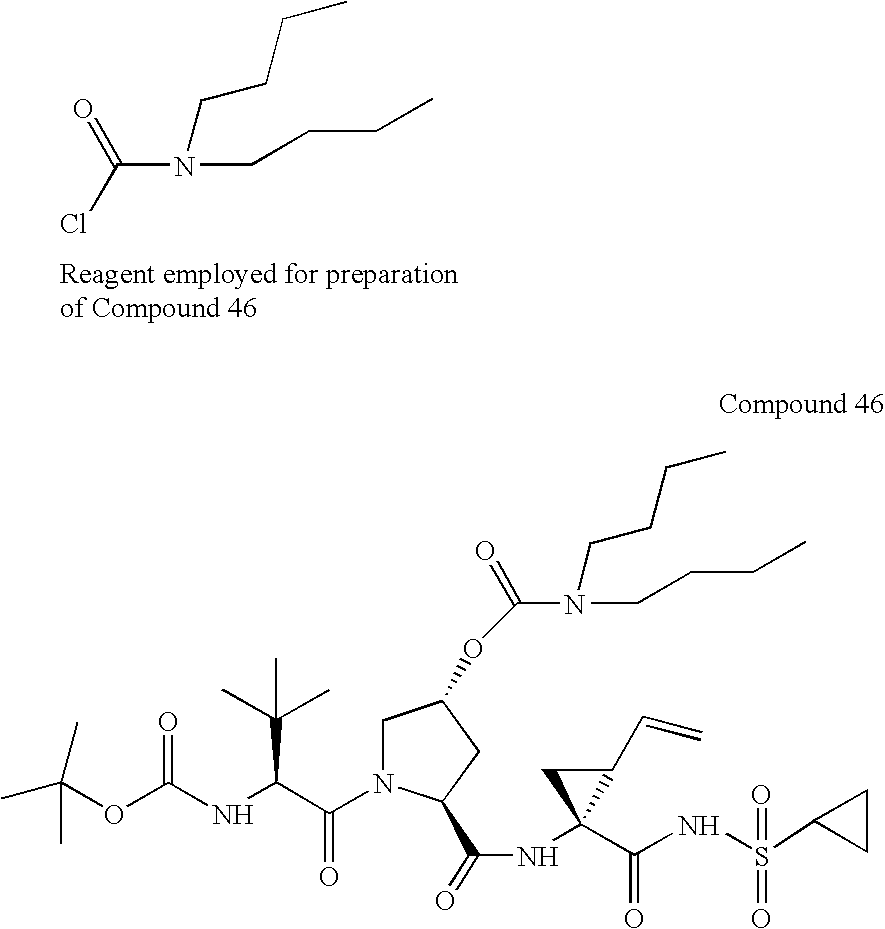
C(N(CCCC)CCCC)(Cl)=O.CC(OC(NC(C(N1CC(OC(=O)N(CCCC)CCCC)CC1C(=O)NC1(C(=O)NS(=O)(C2CC2)=O)C(C=C)C1)=O)C(C)(C)C)=O)(C)C
